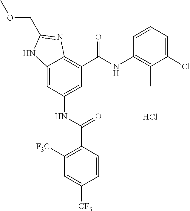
C12=CC(NC(C3=C([F3C])C=C([CF3])C=C3)=O)=CC(C(NC3=C(C)C(Cl)=CC=C3)=O)=C1N=C(COC)N2.Cl
